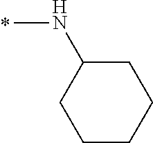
N(C)C1CCCCC1
